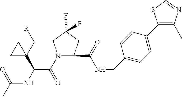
N1(C(C(NC(C)=O)C2(C[R])CC2)=O)CC(F)(F)CC1C(NCC1=CC=C(C2=C(C)N=CS2)C=C1)=O
